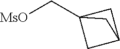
[MsO]CC12CC(C1)C2
